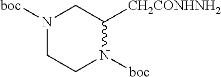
C1([CH2CONHNH2])CN([boc])CCN1[boc]
